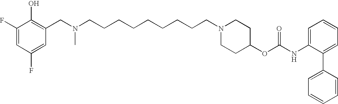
C1(F)=CC(F)=CC(CN(CCCCCCCCCN2CCC(OC(NC3=CC=CC=C3C3=CC=CC=C3)=O)CC2)C)=C1O
